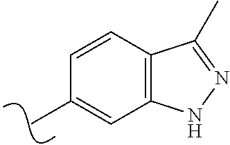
C1=CC2=C(C=C1C)NN=C2C
